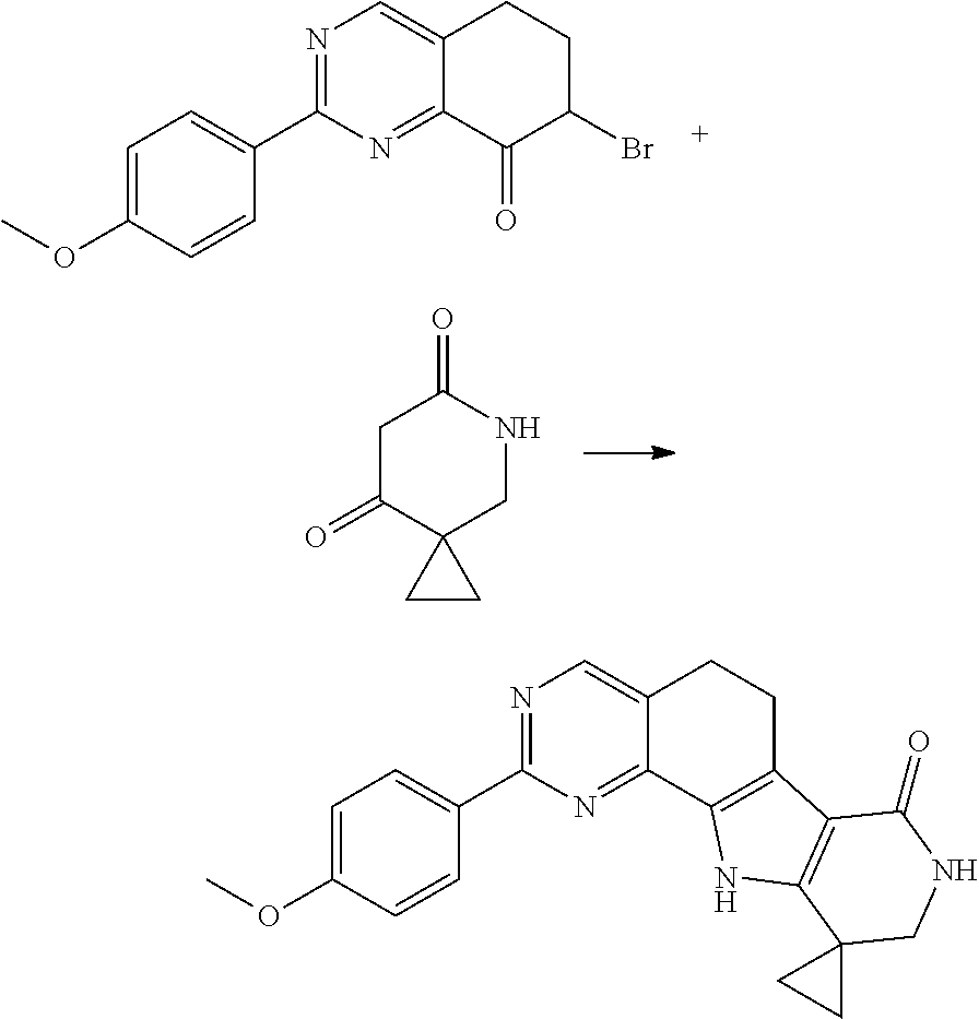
N1=C(C2=CC=C(OC)C=C2)N=C2C(=C1)CCC(Br)C2=O.C1C(=O)C2(CNC1=O)CC2.N1=C(C2=CC=C(OC)C=C2)N=C2C(=C1)CCC1=C2NC2=C1C(=O)NCC21CC1
